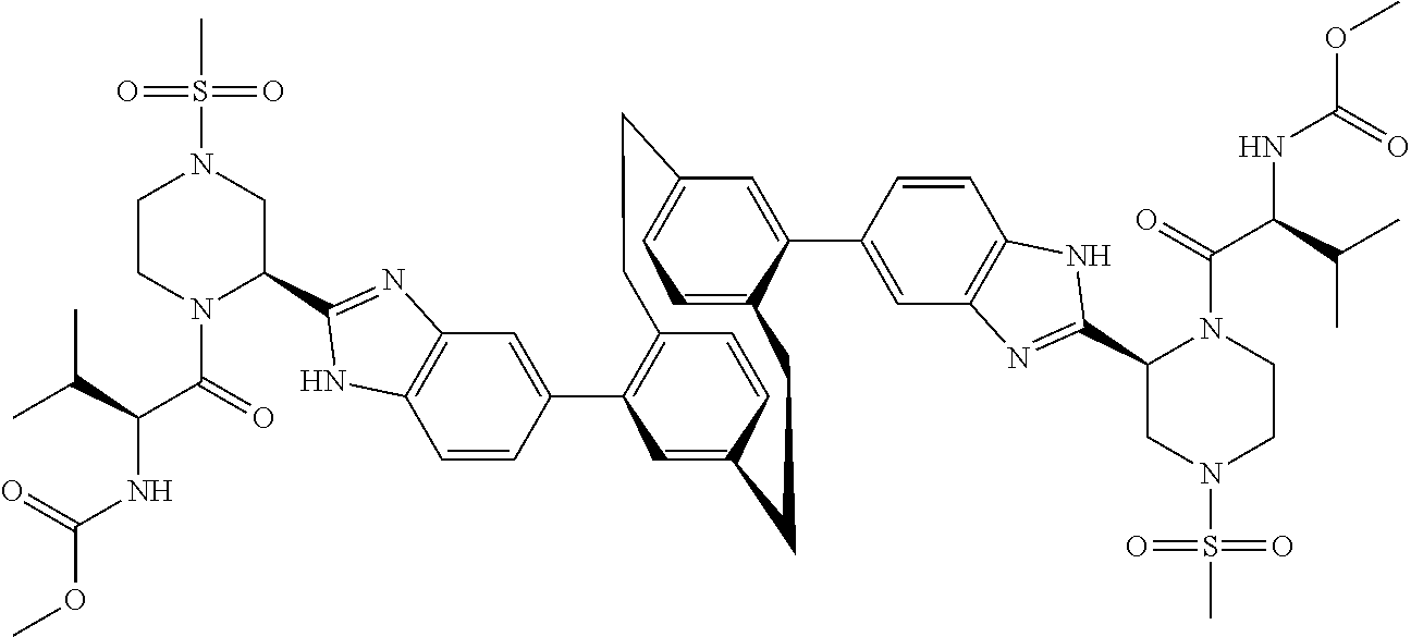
C1=CC(C2=C3C=CC(=C2)CCC2=CC=C(C=C2C2=CC4=C(C=C2)NC(C2N(C(C(NC(OC)=O)C(C)C)=O)CCN(S(C)(=O)=O)C2)=N4)CC3)=CC2=C1NC(C1N(C(C(NC(OC)=O)C(C)C)=O)CCN(S(C)(=O)=O)C1)=N2
